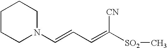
C1CCN(C=CC=C([SO2]C)[CN])CC1
